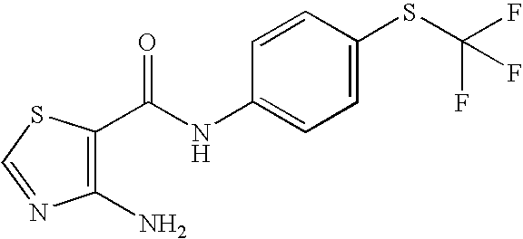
C1(N)=C(C(NC2=CC=C(SC(F)(F)F)C=C2)=O)SC=N1
